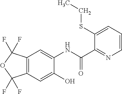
C12=C(C=C(O)C(NC(C3=NC=CC=C3SCC)=O)=C1)C(F)(F)OC2(F)F
